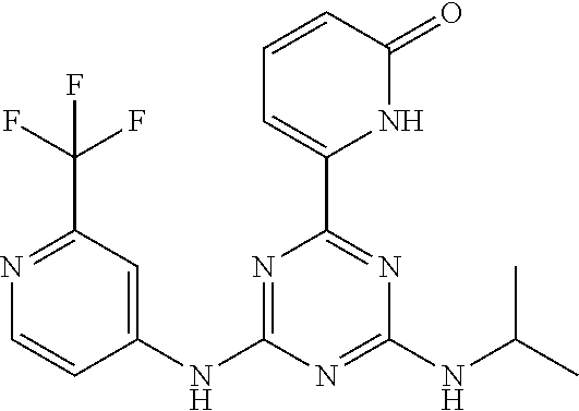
C1(NC2=NC(C3=CC=CC(=O)N3)=NC(NC(C)C)=N2)=CC(C(F)(F)F)=NC=C1
